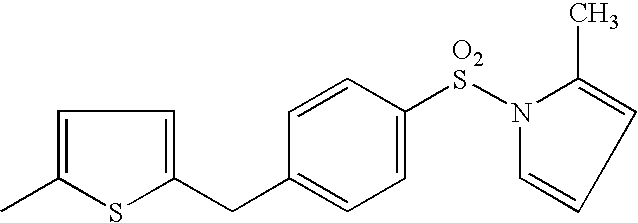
C1=C(C)SC(CC2=CC=C([O2S]N3C=CC=C3C)C=C2)=C1
